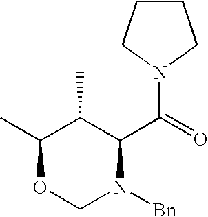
C1(C(=O)N2CCCC2)C(C)C(C)OCN1[Bn]
